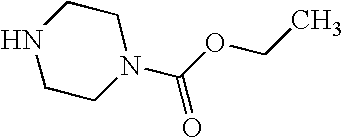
N1CCN(C(OCC)=O)CC1
